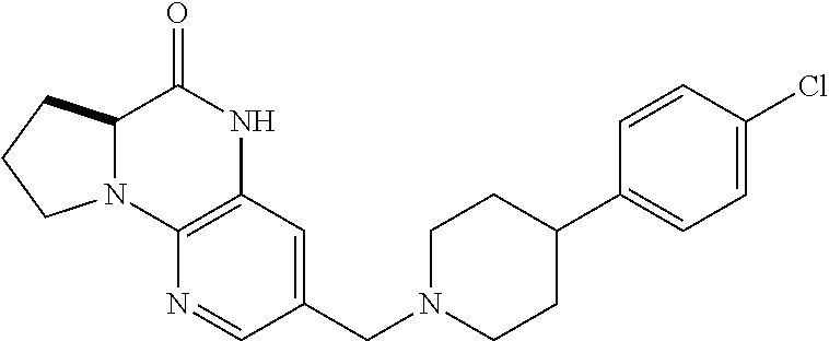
C1(CN2CCC(C3=CC=C(Cl)C=C3)CC2)=CC2=C(N=C1)N1C(C(=O)N2)CCC1
